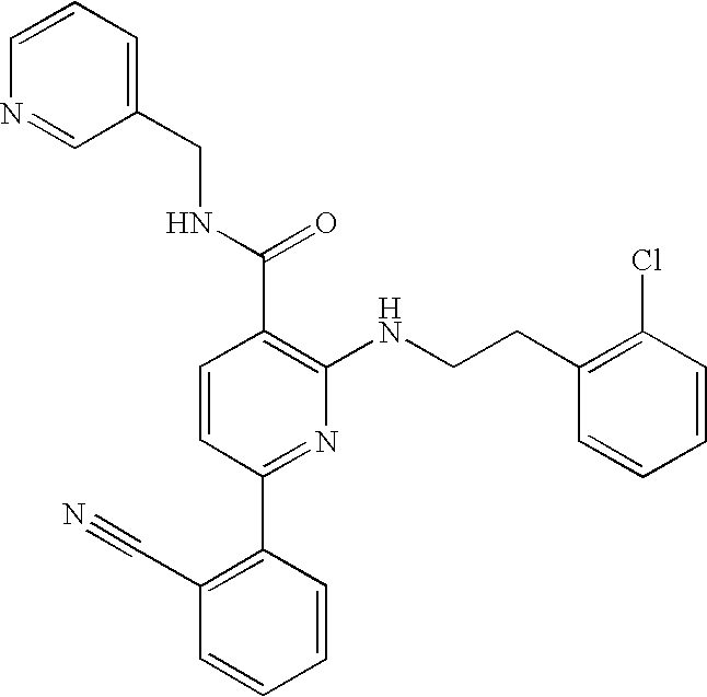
C1(CCNC2=C(C(NCC3=CC=CN=C3)=O)C=CC(C3=C(C#N)C=CC=C3)=N2)=C(Cl)C=CC=C1
